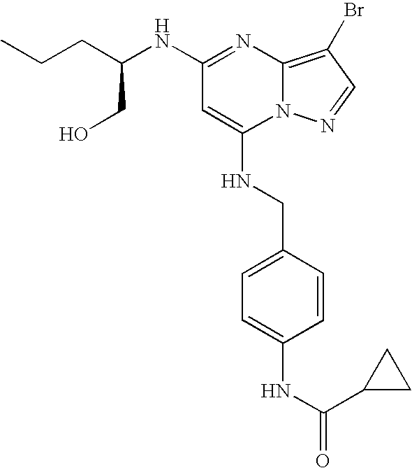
N(C1=NC2=C(Br)C=NN2C(NCC2=CC=C(NC(=O)C3CC3)C=C2)=C1)C(CCC)CO
